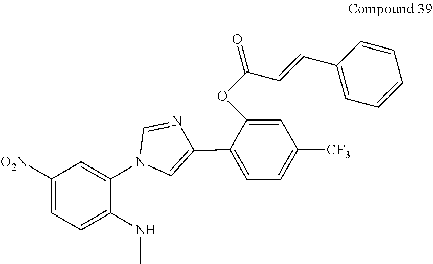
C1([O2N])=CC=C(NC)C(N2C=C(C3=CC=C([CF3])C=C3OC(=O)C=CC3=CC=CC=C3)N=C2)=C1
